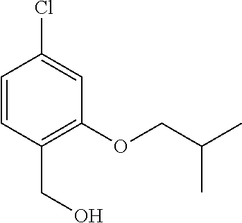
C1=CC(CO)=C(OCC(C)C)C=C1Cl
